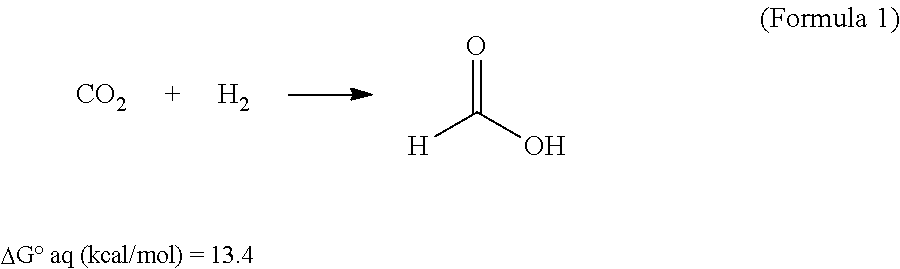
[CO2].[H2].O=C(O)[H]
